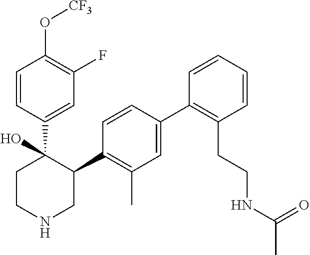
C1=CC(C2(O)CCNCC2C2=C(C)C=C(C3=C(CCNC(C)=O)C=CC=C3)C=C2)=CC(F)=C1O[CF3]
